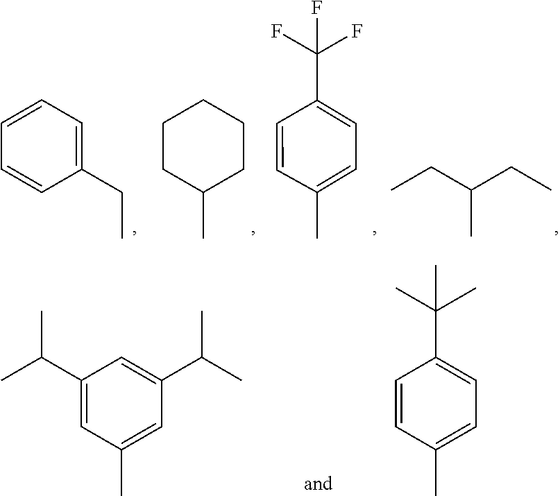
C1=CC=C(CC)C=C1.C1CC(C)CCC1.C1=CC(C)=CC=C1C(F)(F)F.C(C(C)CC)C.C1(C(C)C)=CC(C)=CC(C(C)C)=C1.C1=CC(C)=CC=C1C(C)(C)C
